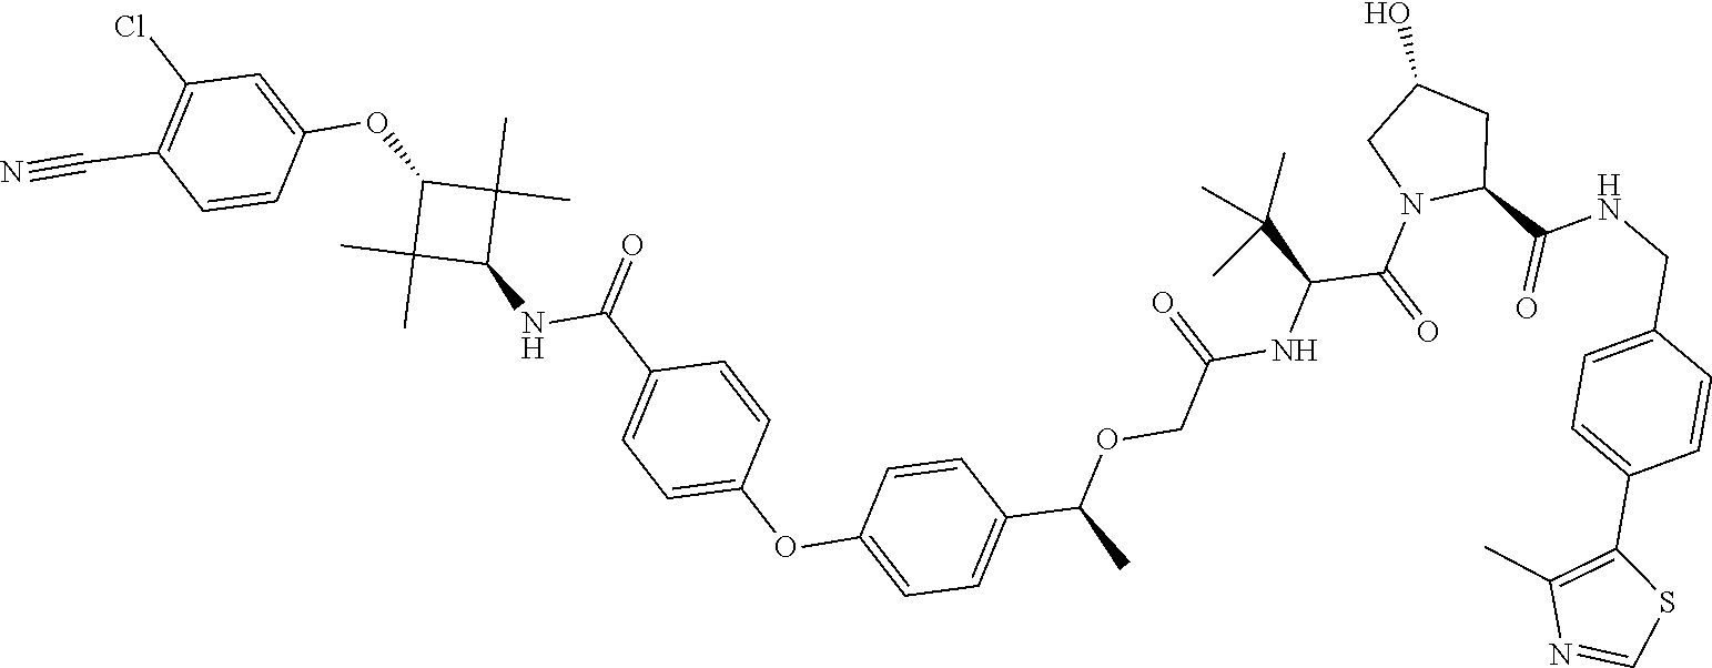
C1(C)(C)C(NC(C2=CC=C(OC3=CC=C(C(C)OCC(=O)NC(C(C)(C)C)C(=O)N4C(C(NCC5=CC=C(C6=C(C)N=CS6)C=C5)=O)CC(O)C4)C=C3)C=C2)=O)C(C)(C)C1OC1=CC(Cl)=C(C#N)C=C1
